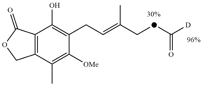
C12=C(C(C)=C([OMe])C(CC=C(C[d]C([D])=O)C)=C1O)COC2=O
